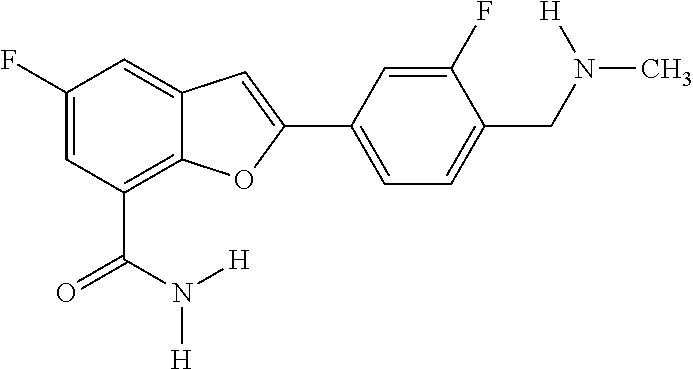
C1(F)=CC(C(=O)N([H])[H])=C2C(=C1)C=C(C1=CC=C(CN(C)[H])C(F)=C1)O2
